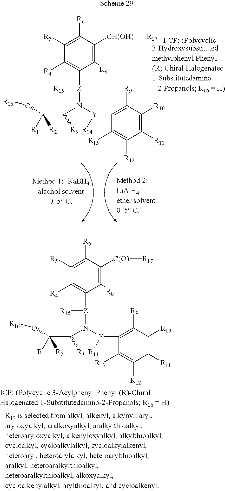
C1([R5])=C([R6])C([C(O)][R17])=C([R8])C([Z](N(C(C(O[R16])([R1])[R2])[R3])[Y]([R14])C2=C([R9])C([R10])=C([R11])C([R12])=C2[R13])[R15])=C1[R4].C1([R5])=C([R6])C([CH(OH)][R17])=C([R8])C([Z](N(C(C(O[R16])([R1])[R2])[R3])[Y]([R14])C2=C([R9])C([R10])=C([R11])C([R12])=C2[R13])[R15])=C1[R4]
